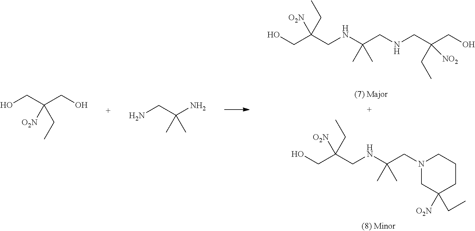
OCC(CNC(CN1CCCC([O2N])(CC)C1)(C)C)([O2N])CC.OCC(CNC(CNCC(CO)(CC)[NO2])(C)C)([O2N])CC.C(O)C(CO)([O2N])CC.NCC(C)(C)N
